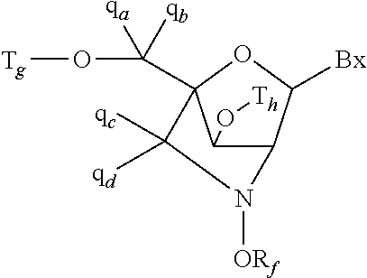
C1(O[Th])C2C([Bx])OC1(C(O[Tg])([qa])[qb])C([qc])([qd])N2[ORf]
